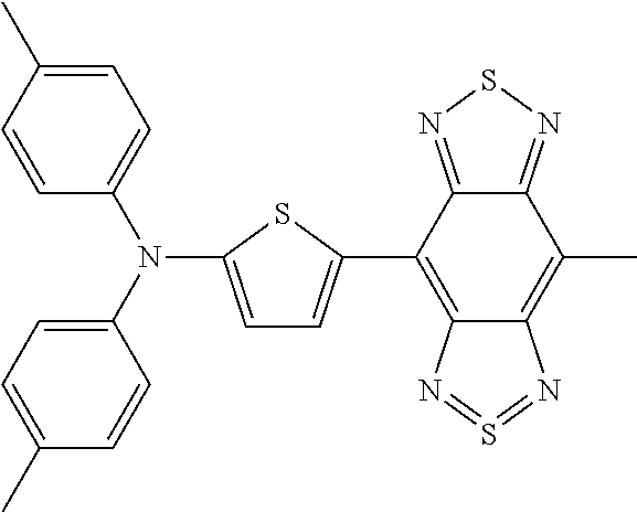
C1=C(N(C2=CC=C(C)C=C2)C2=CC=C(C)C=C2)SC(C2=C3C(=C(C)C4=NSN=C24)N=S=N3)=C1
